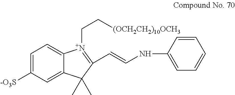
C1=C([-O3S])C=C2C(=C1)[N+](CC[(OCH2CH2)10OCH3])=C(C=CNC1=CC=CC=C1)C2(C)C
